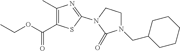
C1(C)=C(C(OCC)=O)SC(N2C(=O)N(CC3CCCCC3)CC2)=N1
